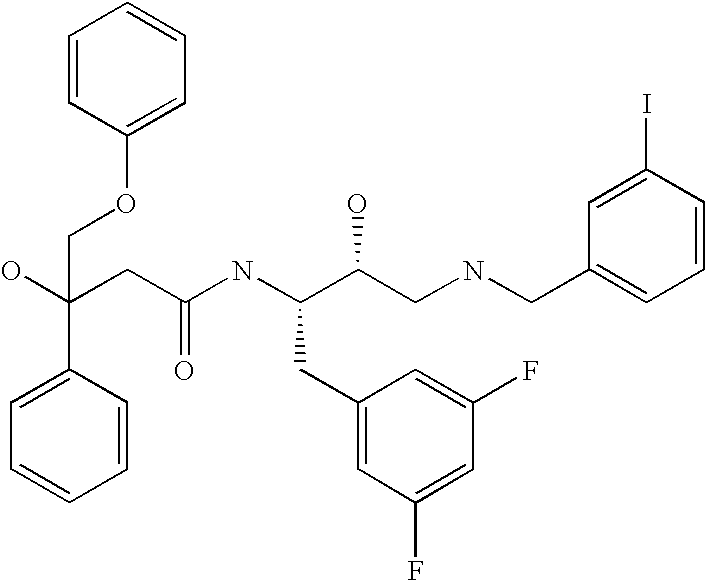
OC(CC(NC(C(CNCC1=CC=CC(I)=C1)O)CC1=CC(F)=CC(F)=C1)=O)(COC1=CC=CC=C1)C1=CC=CC=C1
